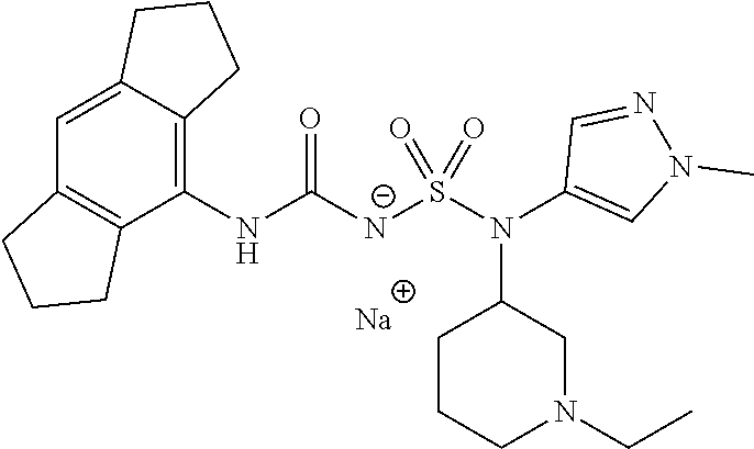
C1(NC([N-]S(N(C2=CN(C)N=C2)C2CCCN(CC)C2)(=O)=O)=O)=C2C(=CC3=C1CCC3)CCC2.[Na]
